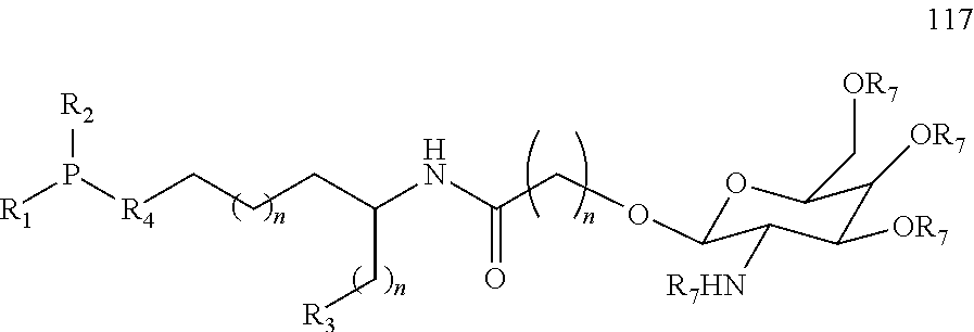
[R4](CCCC(NC(COC1OC(C[OR7])C([OR7])C([OR7])C1[R7HN])=O)C[R3])P([R1])[R2]
